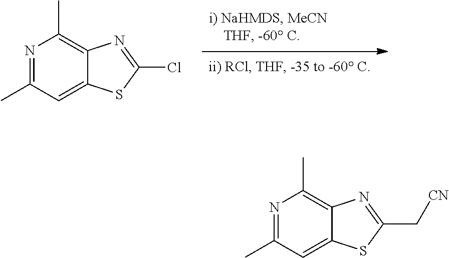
C1(C)=NC(C)=C2C(=C1)SC(Cl)=N2.C1(C)=NC(C)=C2C(=C1)SC(C[CN])=N2
